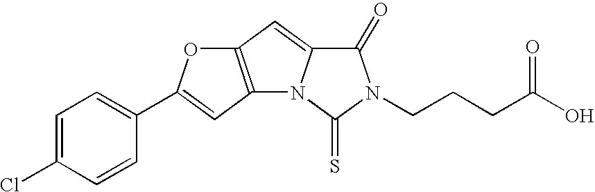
C1=C(Cl)C=CC(C2=CC3=C(C=C4N3C(=S)N(CCCC(O)=O)C4=O)O2)=C1
